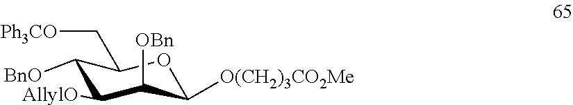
C1([BnO])C([AllylO])C([OBn])C([O(CH2)3CO2Me])OC1C[Ph3CO]
